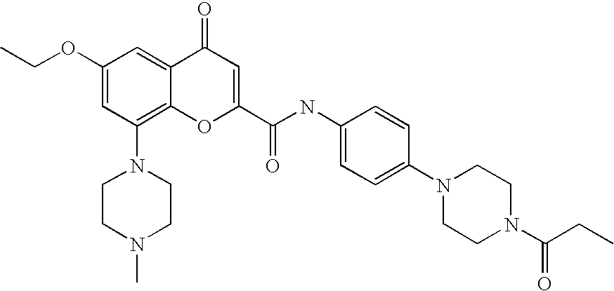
C1(OCC)=CC(N2CCN(C)CC2)=C2C(=C1)C(=O)C=C(C(NC1=CC=C(N3CCN(C(CC)=O)CC3)C=C1)=O)O2
